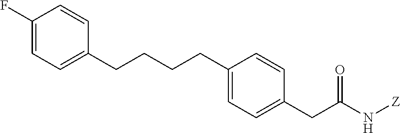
C1(F)=CC=C(CCCCC2=CC=C(CC(N[Z])=O)C=C2)C=C1
